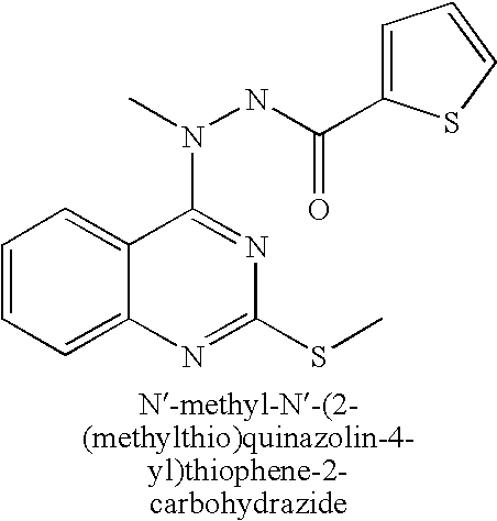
C1=CC=C2C(=C1)C(N(C)NC(=O)C1=CC=CS1)=NC(SC)=N2
